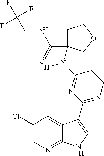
[H].C1=CN=C(C2=CNC3=NC=C(Cl)C=C32)N=C1N(C1(C(NCC(F)(F)F)=O)CCOC1)[H].[H]
